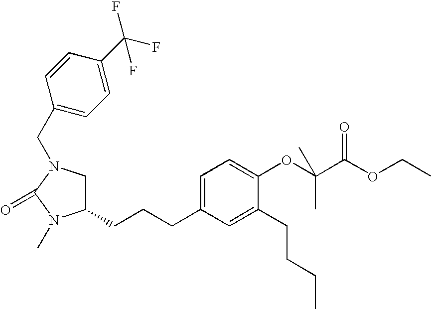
C1C(CCCC2=CC=C(OC(C(OCC)=O)(C)C)C(CCCC)=C2)N(C)C(=O)N1CC1=CC=C(C(F)(F)F)C=C1
